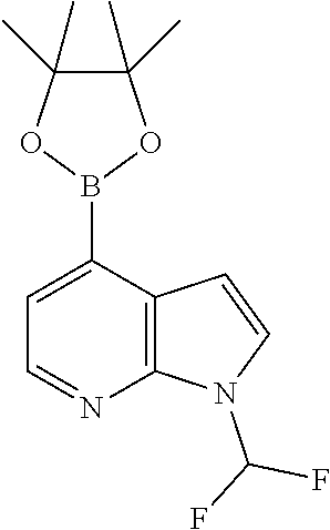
C1(B2OC(C)(C)C(C)(C)O2)=CC=NC2=C1C=CN2C(F)F
